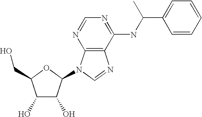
C1(O)C(O)C(N2C3=C(C(NC(C4=CC=CC=C4)C)=NC=N3)N=C2)OC1CO
